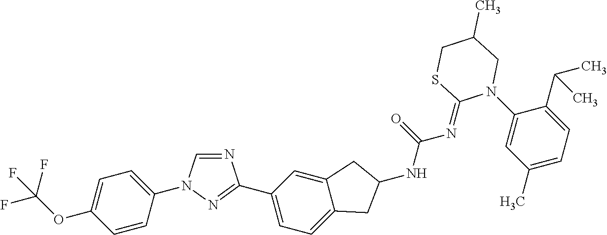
C1=CC(N2C=NC(C3=CC=C4C(=C3)CC(NC(=O)N=C3N(C5=CC(C)=CC=C5C(C)C)CC(C)CS3)C4)=N2)=CC=C1OC(F)(F)F
